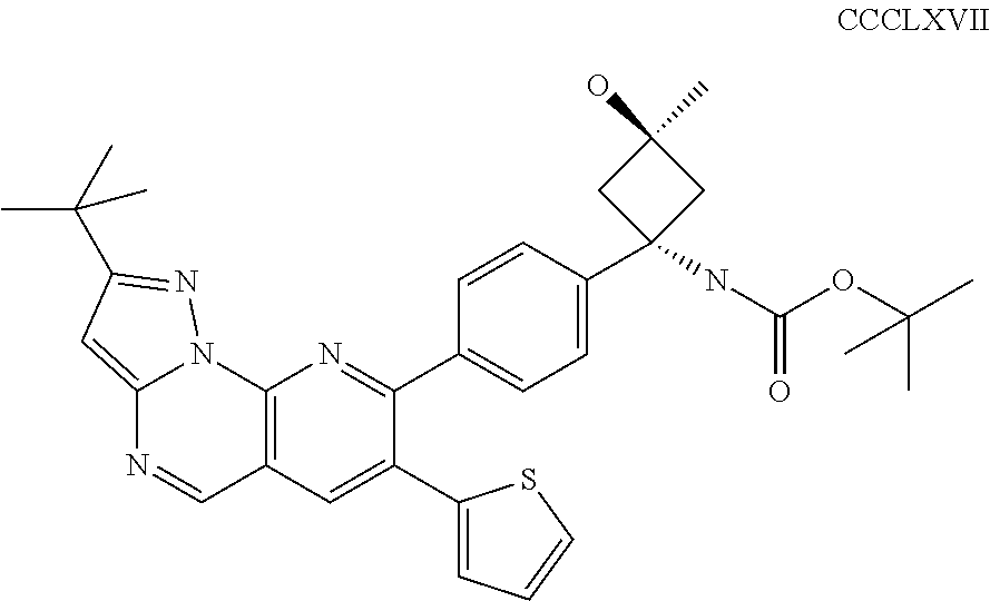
C12=C(C=C(C3=CC=CS3)C(C3=CC=C(C4(NC(OC(C)(C)C)=O)CC(C)(O)C4)C=C3)=N1)C=NC1=CC(C(C)(C)C)=NN21
